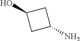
C1C(O)CC1N
